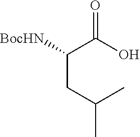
[BocHN]C(C(O)=O)CC(C)C
